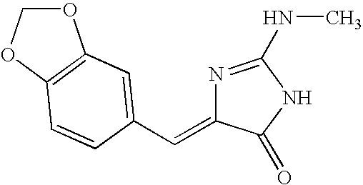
O1COC2=C1C=C(C=C1N=C(NC)NC1=O)C=C2
